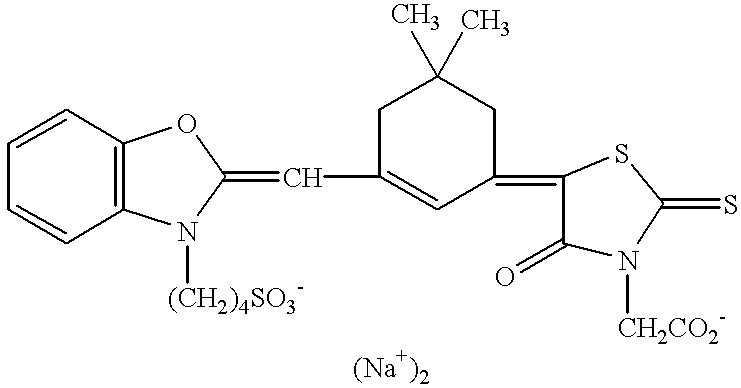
C1=CC2=C(C=C1)N([(CH2)4SO3-])C(=CC1=CC(=C3C(=O)N([CH2CO2-])C(=S)S3)CC(C)(C)C1)O2
